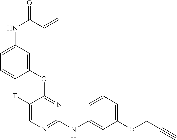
C1=C(F)C(OC2=CC(NC(=O)C=C)=CC=C2)=NC(NC2=CC(OCC#C)=CC=C2)=N1
